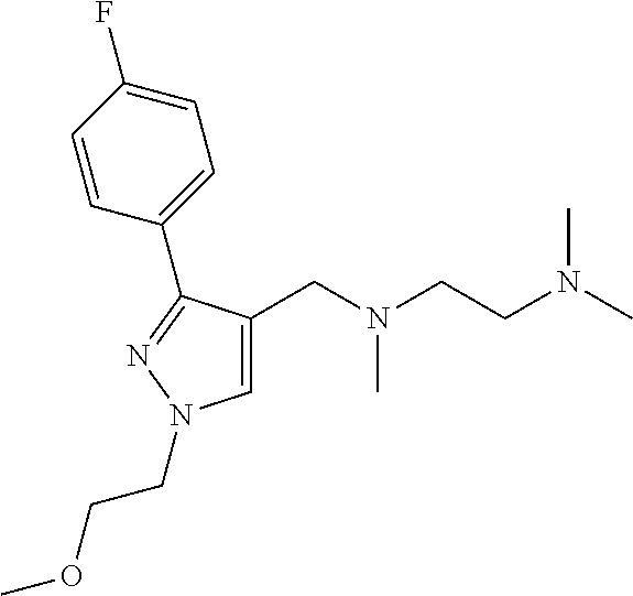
C1=C(CN(CCN(C)C)C)C(C2=CC=C(F)C=C2)=NN1CCOC
